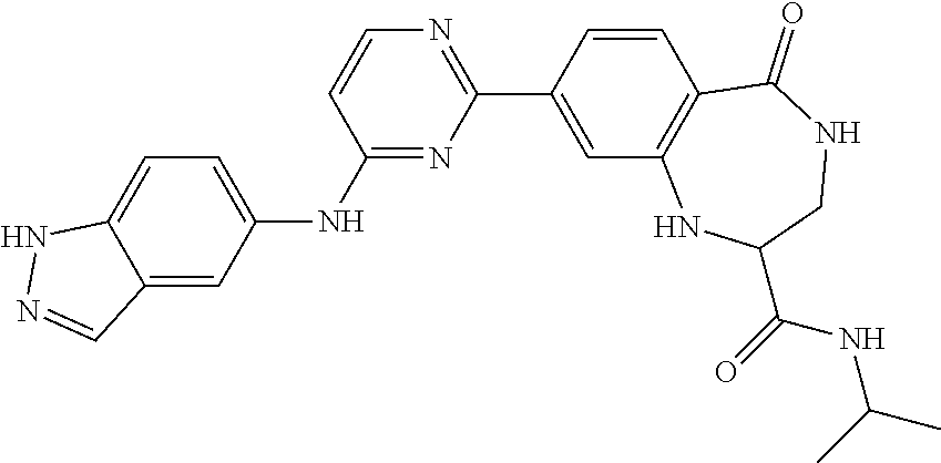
C12=CC(NC3=NC(C4=CC5=C(C=C4)C(=O)NCC(C(=O)NC(C)C)N5)=NC=C3)=CC=C1NN=C2
